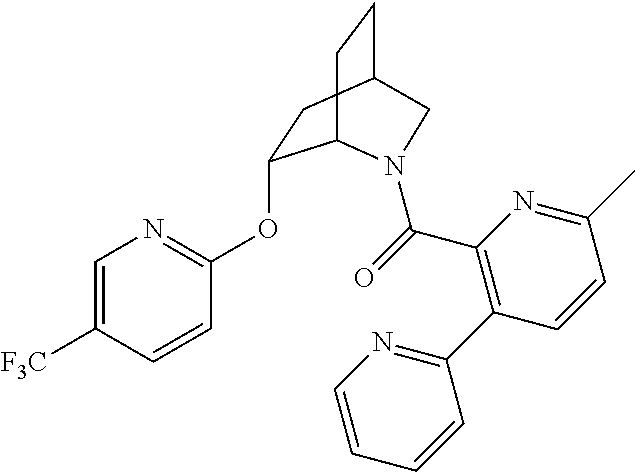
C1(OC2=NC=C([F3C])C=C2)CC2CCC1N(C(=O)C1=C(C3=NC=CC=C3)C=CC(C)=N1)C2
